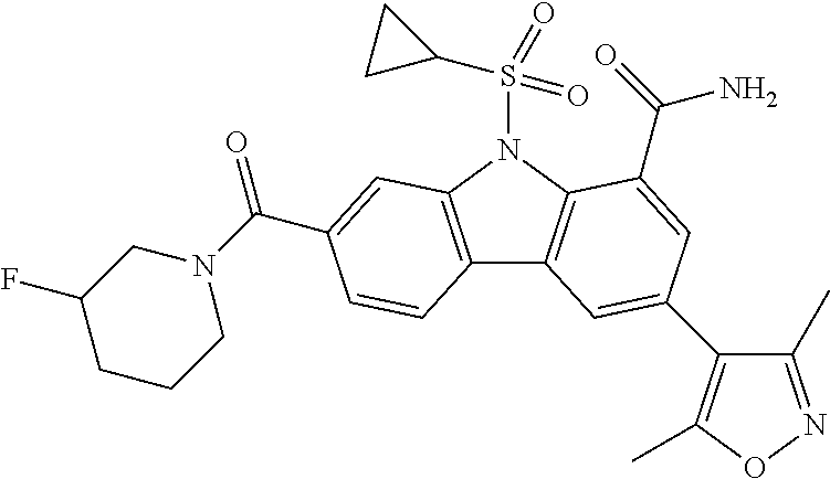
C12=C(N(S(C3CC3)(=O)=O)C3=C1C=C(C1=C(C)ON=C1C)C=C3C(=O)N)C=C(C(N1CC(F)CCC1)=O)C=C2
